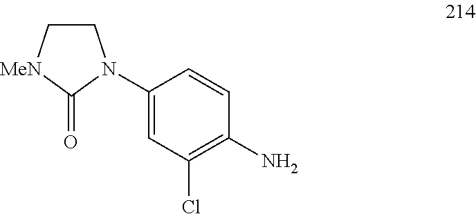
C1C[MeN]C(=O)N1C1=CC(Cl)=C(N)C=C1
